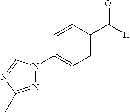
C1=C(C([H])=O)C=CC(N2N=C(C)N=C2)=C1
